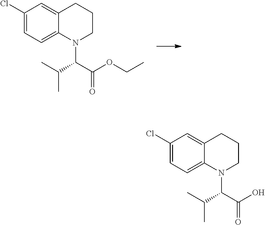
C1(Cl)=CC=C2C(=C1)CCCN2C(C(OCC)=O)C(C)C.C1(Cl)=CC=C2C(=C1)CCCN2C(C(O)=O)C(C)C
